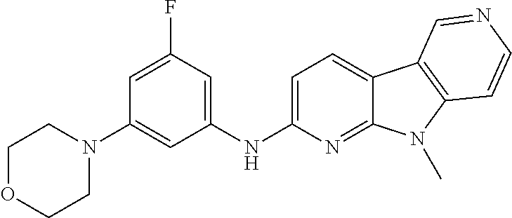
C1=C(N2CCOCC2)C=C(F)C=C1NC1=CC=C2C(=N1)N(C)C1=C2C=NC=C1
